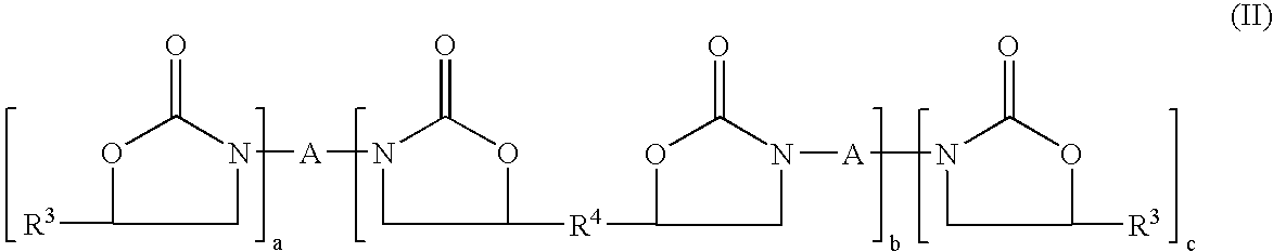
C1N([A]N2C(=O)OC([R4]C3CN([A]N4CC([R3])OC4=O)C(=O)O3)C2)C(=O)OC1[R3]
